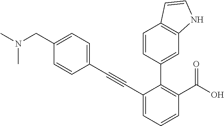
N(C)(C)CC1=CC=C(C#CC2=CC=CC(C(=O)O)=C2C2=CC3=C(C=CN3)C=C2)C=C1
